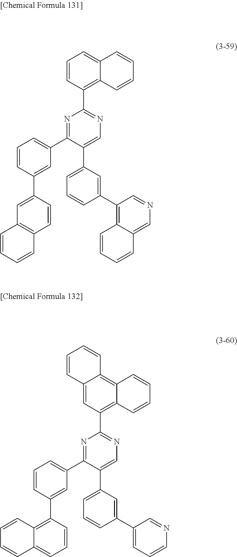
N1=C(C2=CC=CC(C3=CC4=C(C=C3)C=CC=C4)=C2)C(C2=CC=CC(C3=C4C(=CN=C3)C=CC=C4)=C2)=CN=C1C1=C2C(=CC=C1)C=CC=C2.N1=C(C2=CC=CC(C3=C4C(=CC=C3)C=CC=C4)=C2)C(C2=CC=CC(C3=CC=CN=C3)=C2)=CN=C1C1=C2C(=C3C(=C1)C=CC=C3)C=CC=C2
